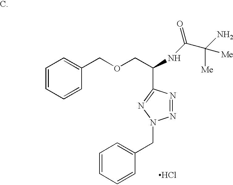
C1=CC=CC(COCC(NC(C(N)([Me])[Me])=O)C2=NN(CC3=CC=CC=C3)N=N2)=C1.Cl
